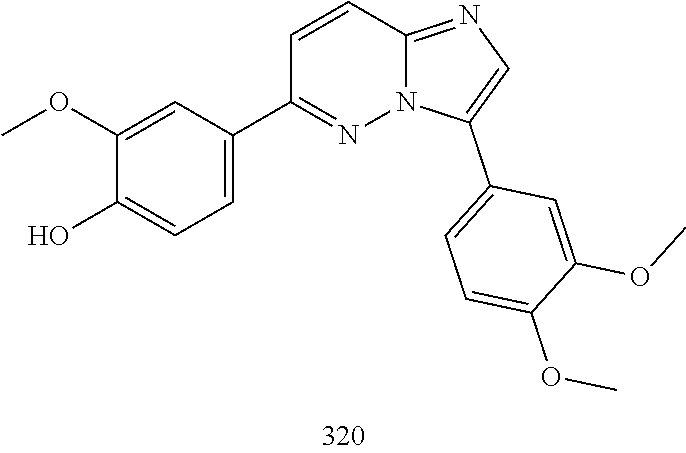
COC1=CC(C2=NN3C(=NC=C3C3=CC=C(OC)C(OC)=C3)C=C2)=CC=C1O
